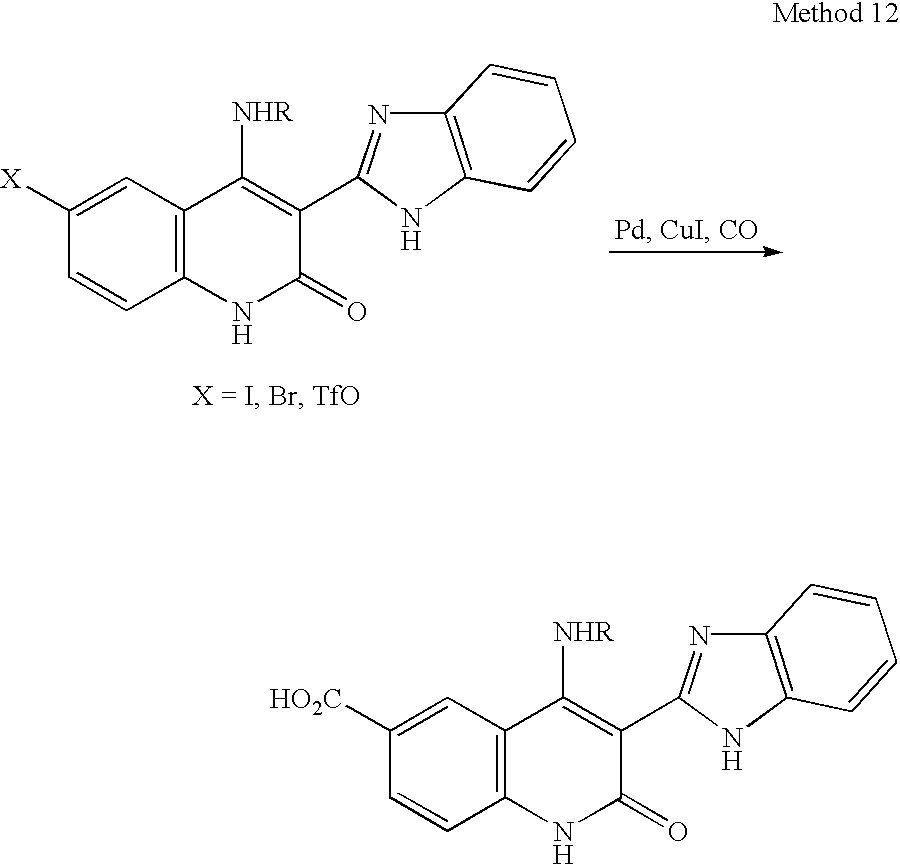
C12=C(C=C([HO2C])C=C1)C([NHR])=C(C1=NC3=C(N1)C=CC=C3)C(=O)N2.C12=C(C=C([X])C=C1)C([NHR])=C(C1=NC3=C(N1)C=CC=C3)C(=O)N2
